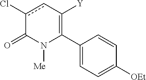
C1(C2=C([Y])cc(Cl)C(=O)N2[Me])=CC=C([OEt])C=C1
